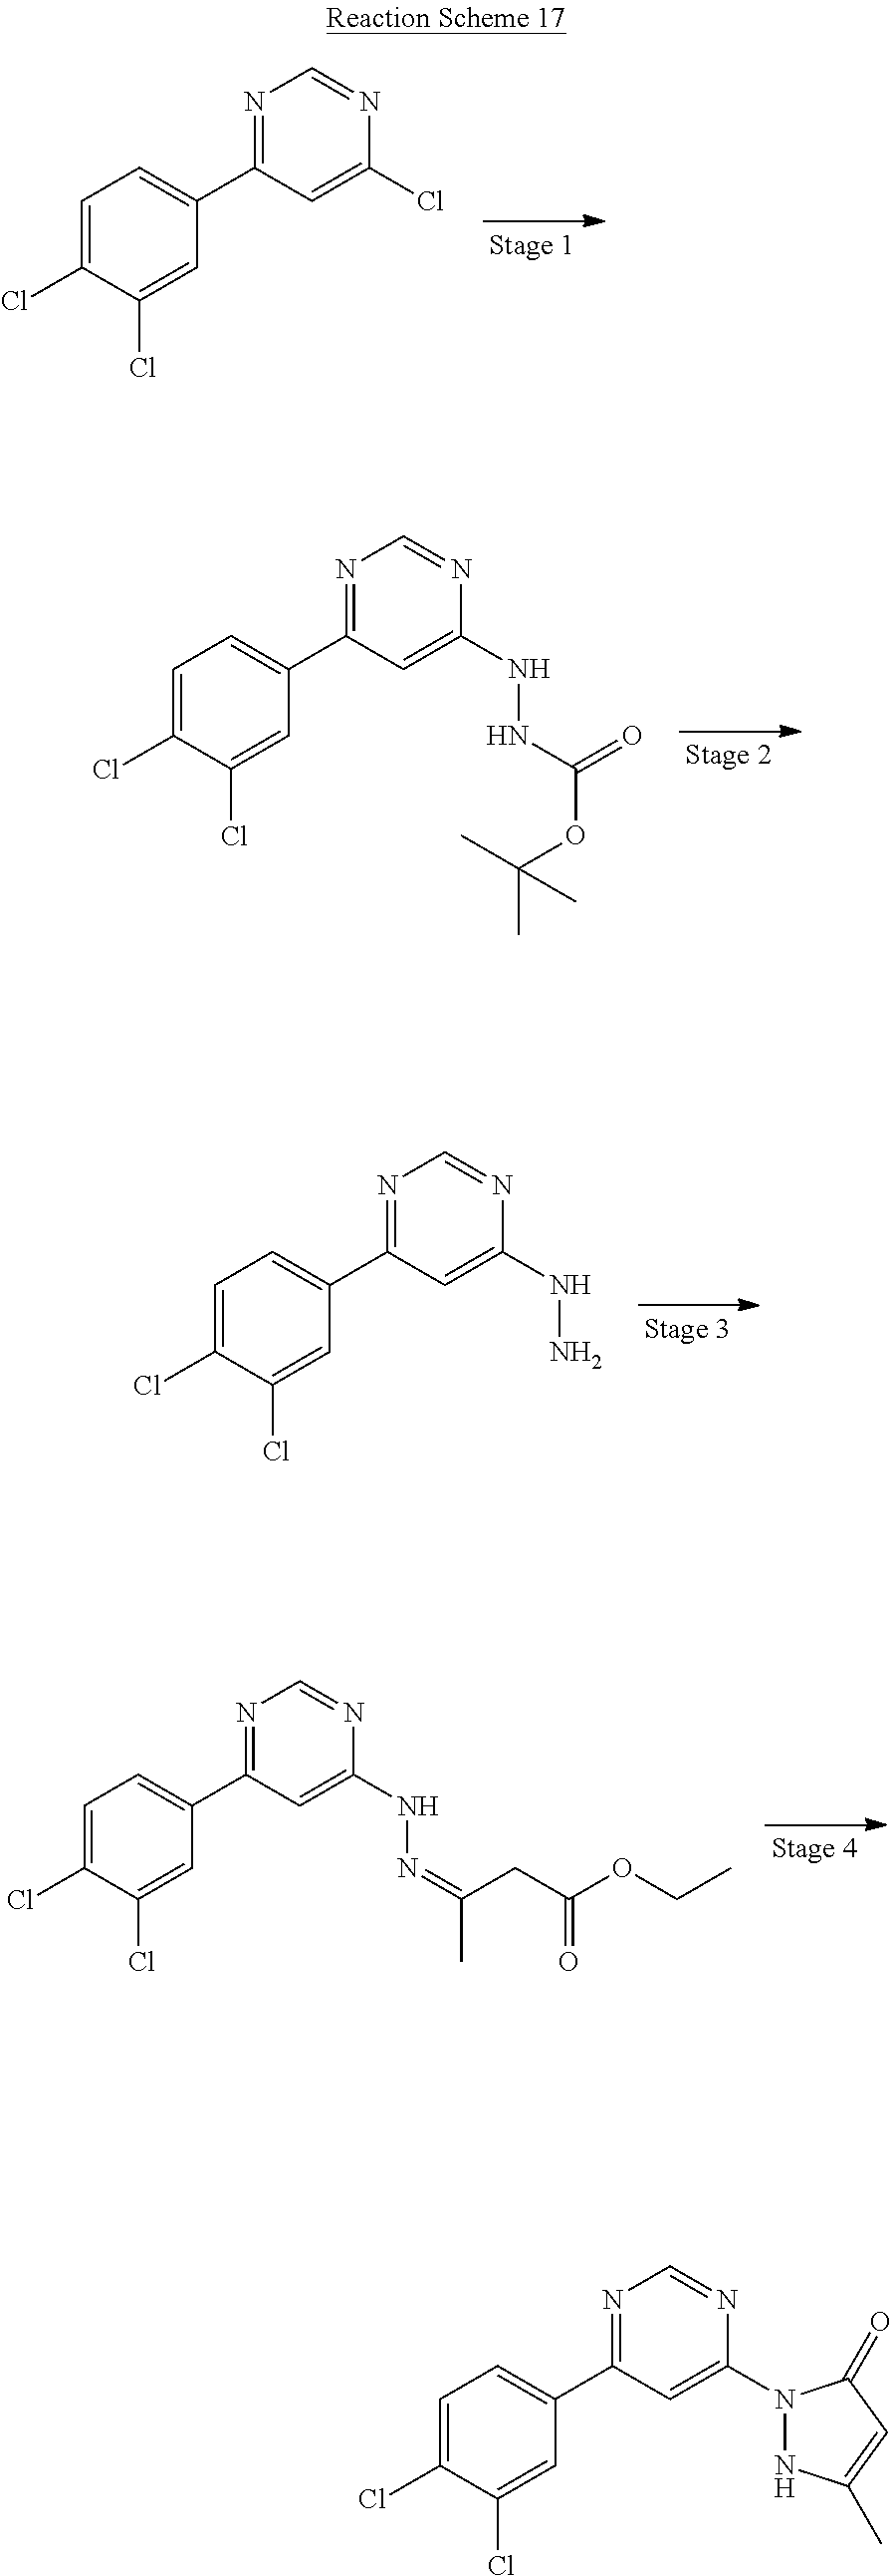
C1=C(Cl)C(Cl)=CC(C2=NC=NC(Cl)=C2)=C1.C1=C(Cl)C(Cl)=CC(C2=NC=NC(NNC(OC(C)(C)C)=O)=C2)=C1.C1=C(Cl)C(Cl)=CC(C2=NC=NC(NN)=C2)=C1.C1=C(Cl)C(Cl)=CC(C2=NC=NC(NN=C(C)CC(OCC)=O)=C2)=C1.C1=C(Cl)C(Cl)=CC(C2=NC=NC(N3NC(C)=CC3=O)=C2)=C1
